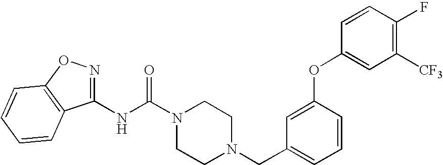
N(C(N1CCN(CC2=CC=CC(OC3=CC([CF3])=C(F)C=C3)=C2)CC1)=O)C1=NOC2=C1C=CC=C2
